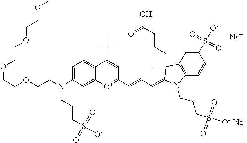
[Na].[O+]1=C(C=CC=C2C(C)(CCCC(O)=O)C3=C(C=CC(S(=O)([O-])=O)=C3)N2CCCS([O-])(=O)=O)C=C(C(C)(C)C)C2=CC=C(N(CCOCCOCCOCCOC)CCCS(=O)(=O)[O-])C=C12.[Na]
